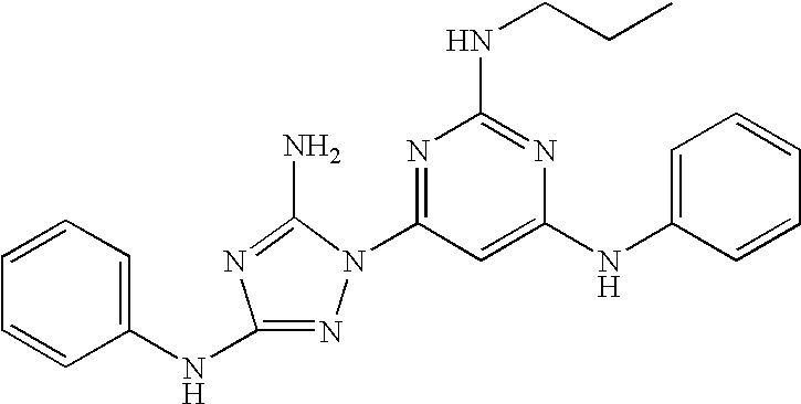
N1=C(NC2=CC=CC=C2)N=C(N)N1C1=NC(NCCC)=NC(NC2=CC=CC=C2)=C1
